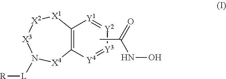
C12=C([Y4]=[Y3][Y2]=[Y1]1)[X4]N([L][R])[X3][X2][X1]2.CC(=O)NO
